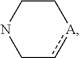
[A]1cCNCC1
